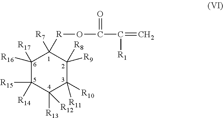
[R](OC(=O)C(=C)[R1])C1([R7])C([R16])([R17])C([R14])([R15])C([R13])([R12])C([R10])([R11])C1([R8])[R9]
